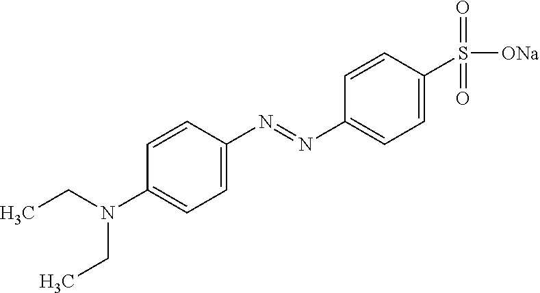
CCN(C1=CC=C(N=NC2=CC=C(S([ONa])(=O)=O)C=C2)C=C1)CC
